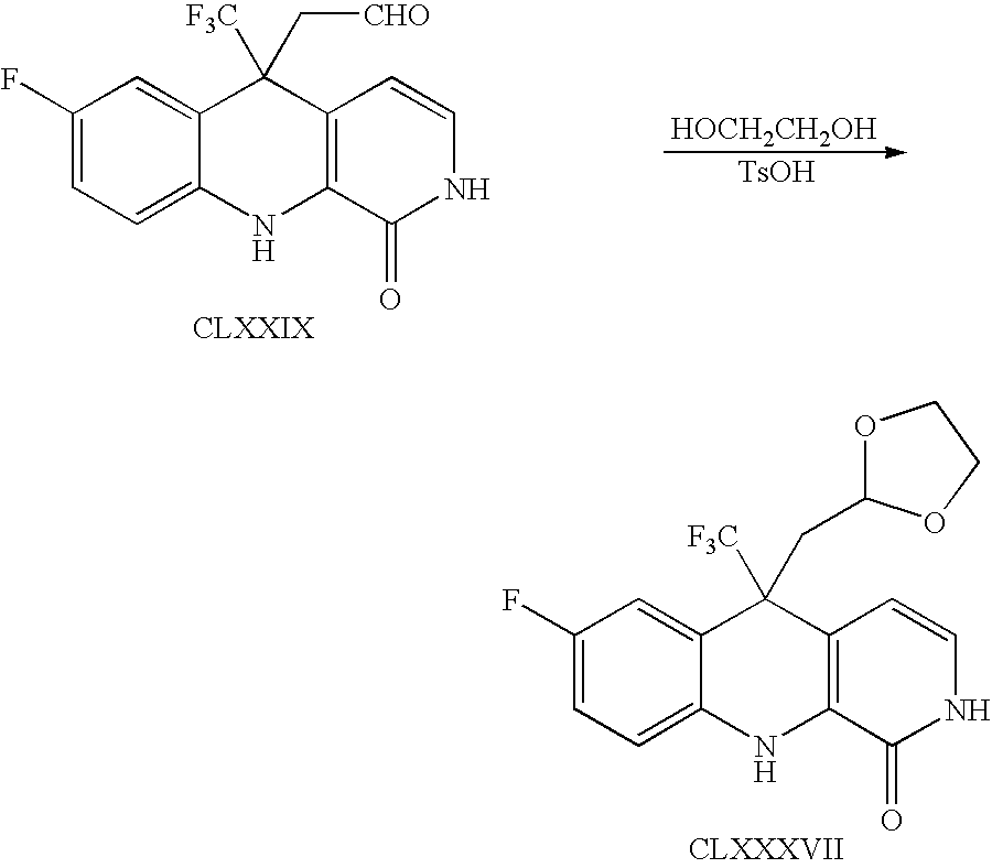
C1(F)=CC=C2C(=C1)C([F3C])(C[CHO])C1=C(N2)C(=O)NC=C1.[HOCH2CH2OH].[TsOH].C1(F)=CC=C2C(=C1)C([F3C])(CC1OCCO1)C1=C(N2)C(=O)NC=C1
